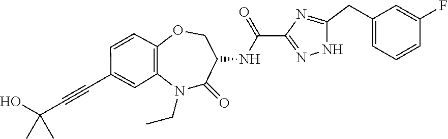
N1(CC)C2=C(C=CC(C#CC(O)(C)C)=C2)OCC(NC(C2=NNC(CC3=CC=CC(F)=C3)=N2)=O)C1=O
